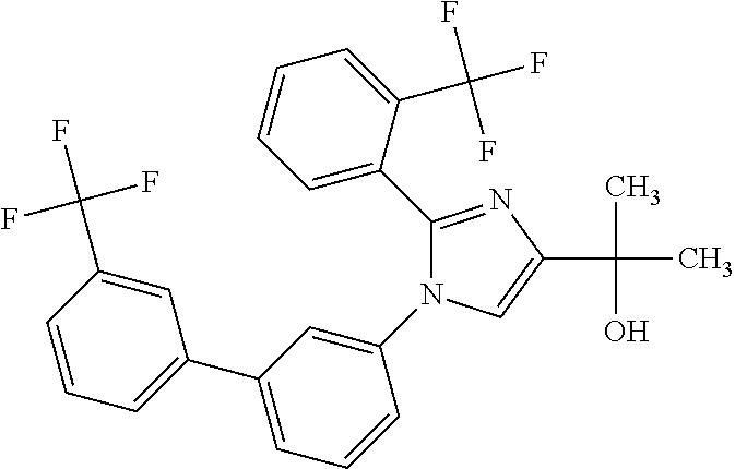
C1(C2=CC=CC=C2C(F)(F)F)=NC(C(C)(O)C)=CN1C1=CC(C2=CC=CC(C(F)(F)F)=C2)=CC=C1
